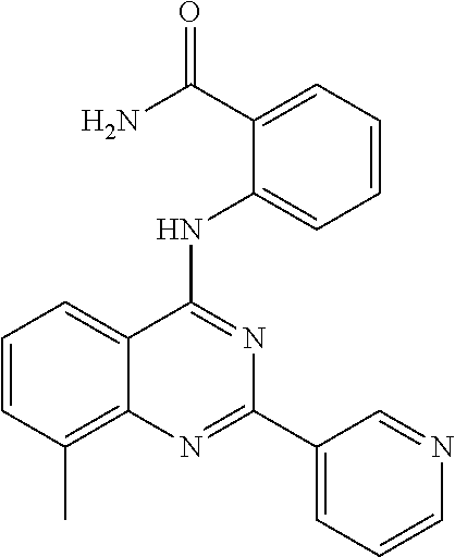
C1=CC(C)=C2C(=C1)C(NC1=CC=CC=C1C(N)=O)=NC(C1=CC=CN=C1)=N2
